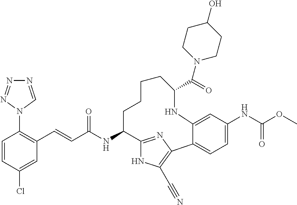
C(C(NC1C2=NC(=C(C#N)N2)C2=CC=C(NC(OC)=O)C=C2NC(C(N2CCC(O)CC2)=O)CCCC1)=O)=CC1=C(N2C=NN=N2)C=CC(Cl)=C1
